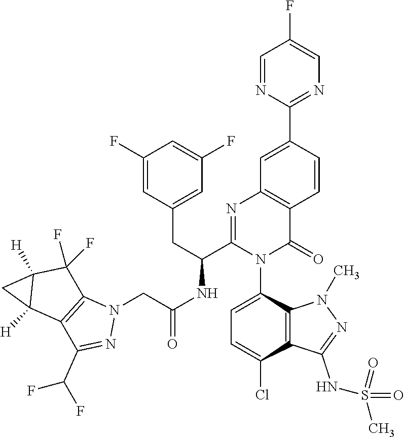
C1(F)=CC(CC(C2=NC3=C(C(=O)N2C2=CC=C(Cl)C4=C2N(C)N=C4NS(=O)(=O)C)C=CC(C2=NC=C(F)C=N2)=C3)NC(CN2C3=C(C(C(F)F)=N2)C2([H])C([H])(C3(F)F)C2)=O)=CC(F)=C1
